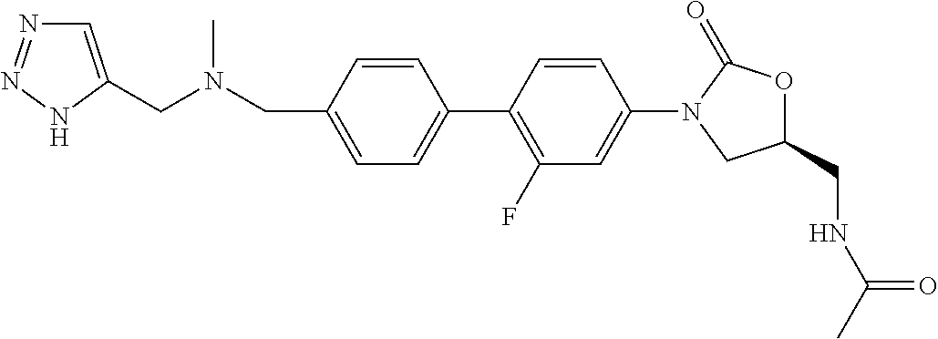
C(N(CC1=CC=C(C2=C(F)C=C(N3CC(CNC(C)=O)OC3=O)C=C2)C=C1)C)C1=CN=NN1
